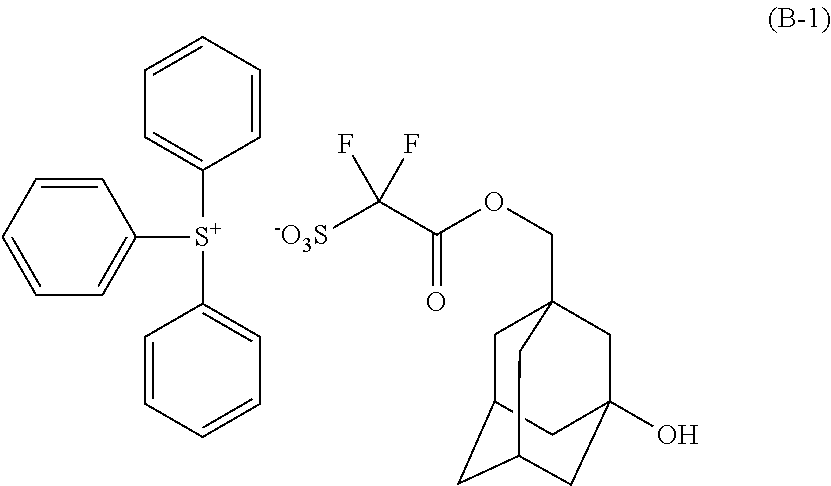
C1=CC=CC=C1[S+](C1=CC=CC=C1)C1=CC=CC=C1.[-O3S]C(C(OCC12CC3CC(CC(O)(C1)C3)C2)=O)(F)F
